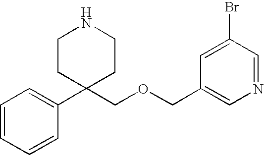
C1=CC=C(C2(COCC3=CN=CC(Br)=C3)CCNCC2)C=C1
